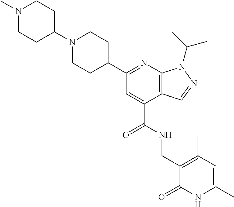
N1=C(C2CCN(C3CCN(C)CC3)CC2)C=C(C(NCC2=C(C)C=C(C)NC2=O)=O)C2=C1N(C(C)C)N=C2
